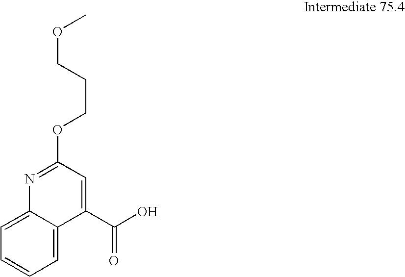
C1=C2C(=CC=C1)N=C(OCCCOC)C=C2C(O)=O
